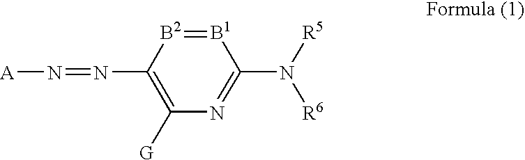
N(=NC1=C([G])N=C(N([R5])[R6])[B1]=[B2]1)[A]
